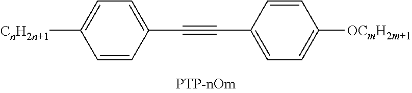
C1=CC(C#CC2=CC=C([CnH2n+1])C=C2)=CC=C1[OCmH2m+1]
